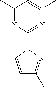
C1(C)=NC(N2C=CC(C)=N2)=NC(C)=C1
